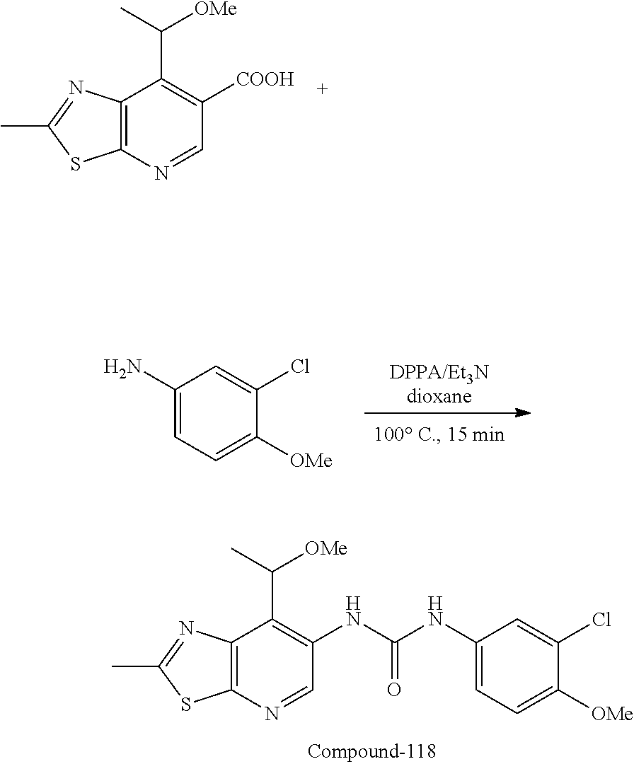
C1(N)=CC=C([OMe])C(Cl)=C1.[DPPA/Et3Ndioxane].C12=C(N=CC(NC(NC3=CC=C([OMe])C(Cl)=C3)=O)=C1C(C)[OMe])SC(C)=N2.C12=C(N=CC([COOH])=C1C(C)[OMe])SC(C)=N2
